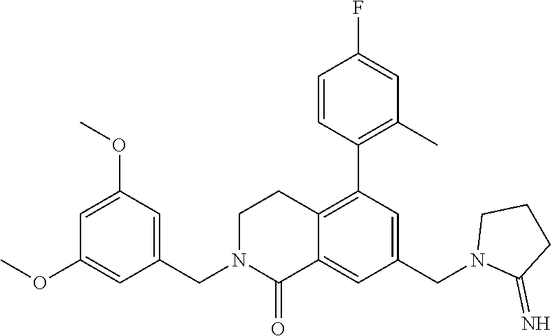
C1(OC)=CC(OC)=CC(CN2C(=O)C3=CC(CN4C(=N)CCC4)=CC(C4=C(C)C=C(F)C=C4)=C3CC2)=C1
